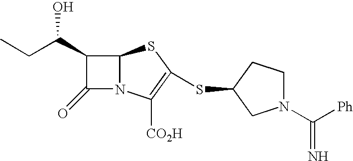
C1(C(CC)O)C(=O)N2C1SC(SC1CN(C([Ph])=N)CC1)=C2[CO2H]
